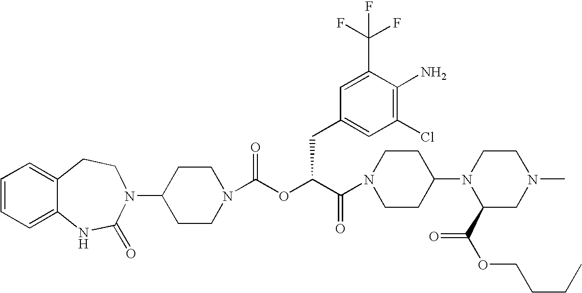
C12=CC=CC=C1NC(=O)N(C1CCN(C(OC(C(=O)N3CCC(N4C(C(OCCCC)=O)CN(C)CC4)CC3)CC3=CC(Cl)=C(N)C(C(F)(F)F)=C3)=O)CC1)CC2
